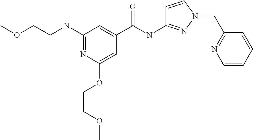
C(COC)NC1=NC(OCCOC)=CC(C(NC2=NN(CC3=NC=CC=C3)C=C2)=O)=C1
